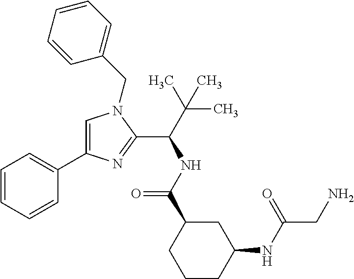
C1=C(C2=CC=CC=C2)N=C(C(C(C)(C)C)NC(C2CCCC(NC(CN)=O)C2)=O)N1CC1=CC=CC=C1
